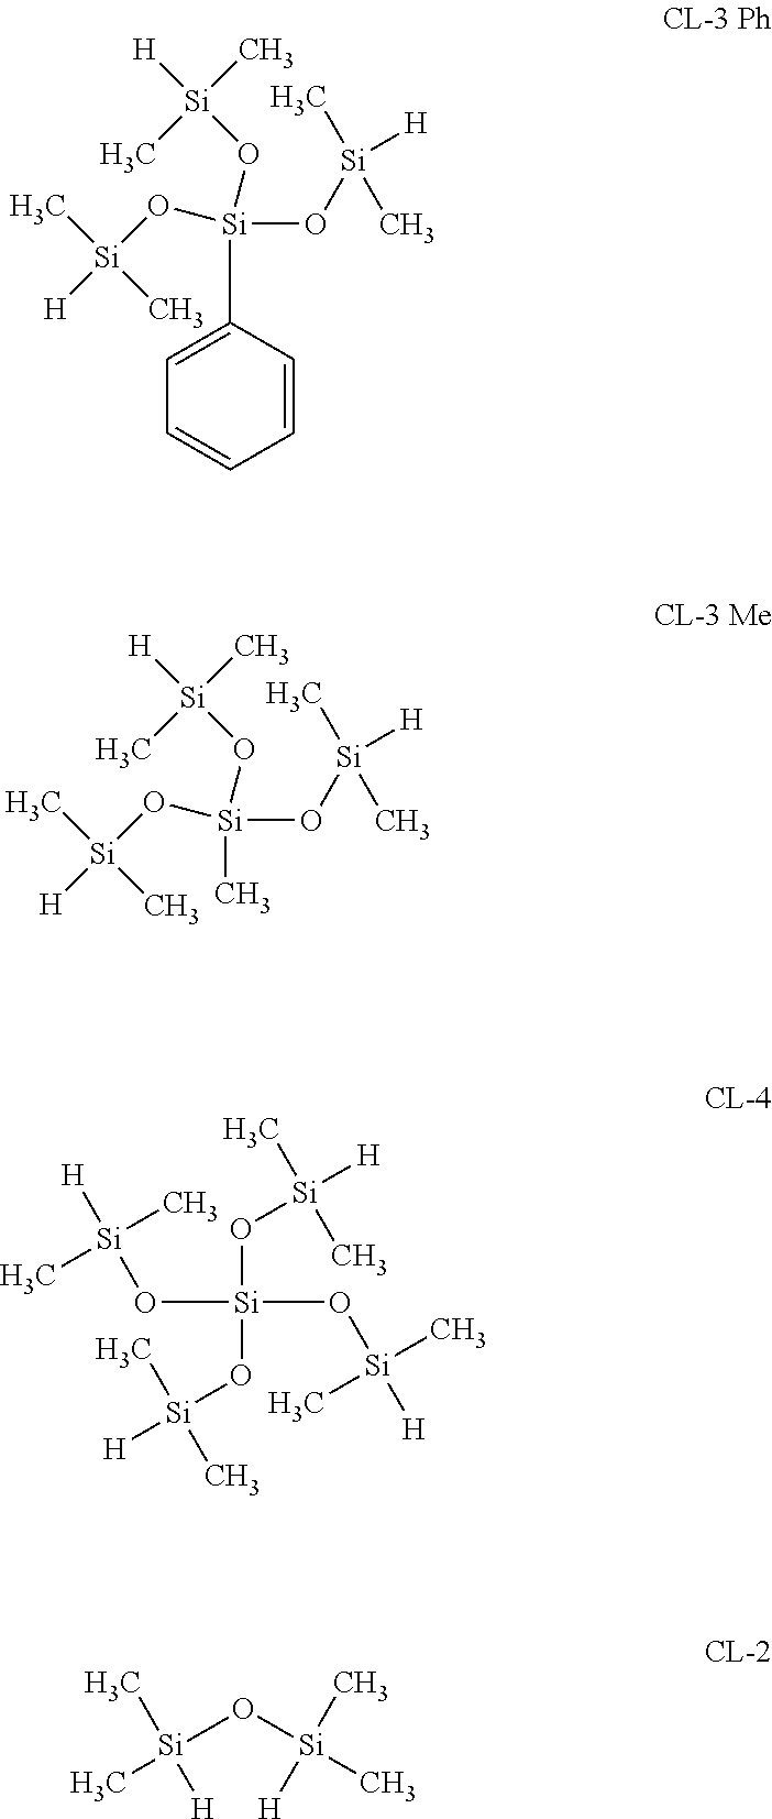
C1=CC([Si](O[Si](C)(C)[H])(O[Si](C)(C)[H])O[Si]([H])(C)C)=CC=C1.[Si](O[Si](C)(C)[H])(O[Si](C)(C)[H])(O[Si]([H])(C)C)C.[Si](O[Si](C)(C)[H])(O[Si](C)([H])C)(O[Si]([H])(C)C)O[Si](C)(C)[H].[Si](O[Si](C)(C)[H])(C)(C)[H]
